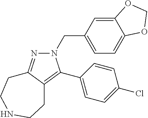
N1=C2C(=C(C3=CC=C(Cl)C=C3)N1CC1=CC=C3C(=C1)OCO3)CCNCC2
